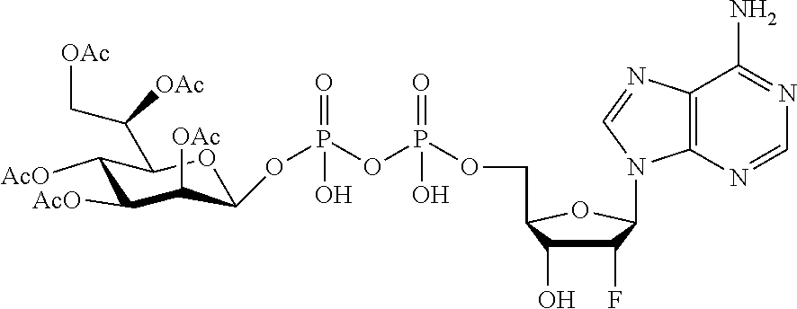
C1([AcO])C([AcO])C([OAc])C(OP(=O)(OP(OCC2C(O)C(F)C(N3C4=C(C(N)=NC=N4)N=C3)O2)(=O)O)O)OC1C(C[OAc])[OAc]
